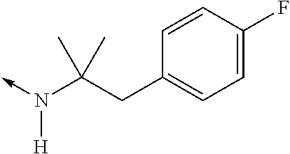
N(C(CC1=CC=C(F)C=C1)(C)C)([H])->C
